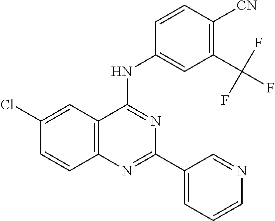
C12=C(C=C(Cl)C=C1)C(NC1=CC(C(F)(F)F)=C([CN])C=C1)=NC(C1=CC=CN=C1)=N2
